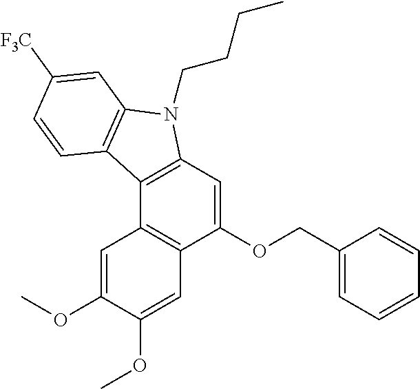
C12=C(C=C(OCC3=CC=CC=C3)C3=C1C=C(OC)C(OC)=C3)N(CCCC)C1=C2C=CC([F3C])=C1
